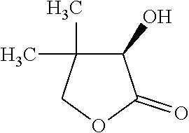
C1(O)C(C)(C)COC1=O
